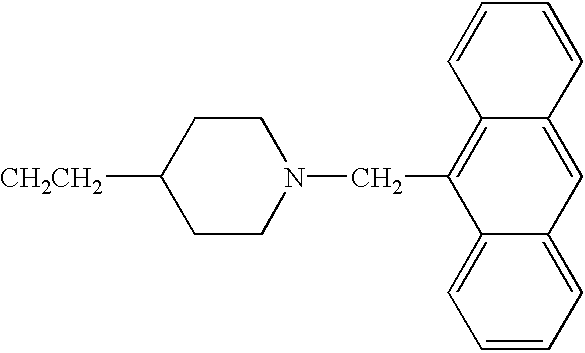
C1CN(CC2=C3C(=CC4=CC=CC=C24)C=CC=C3)CCC1[CH2CH2]
